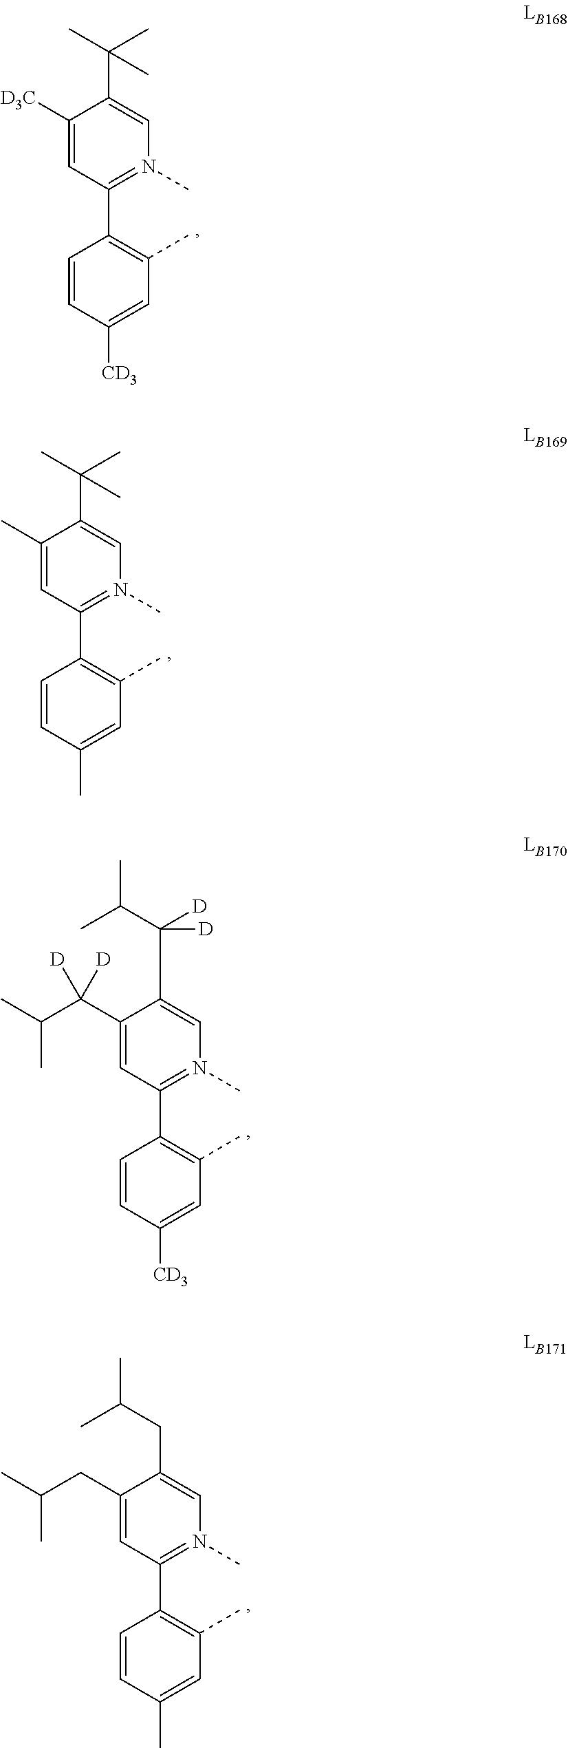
C1([D3C])=CC(C2=C(C)C=C([CD3])C=C2)=N(C)C=C1C(C)(C)C.C1(C)=CC(C2=C(C)C=C(C)C=C2)=N(C)C=C1C(C)(C)C.C1(C(C(C)C)([D])[D])=CC(C2=C(C)C=C([CD3])C=C2)=N(C)C=C1C(C(C)C)([D])[D].C1(CC(C)C)=CC(C2=C(C)C=C(C)C=C2)=N(C)C=C1CC(C)C
